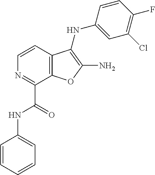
C1=CC2=C(C(C(=O)NC3=CC=CC=C3)=N1)OC(N)=C2NC1=CC(Cl)=C(F)C=C1
